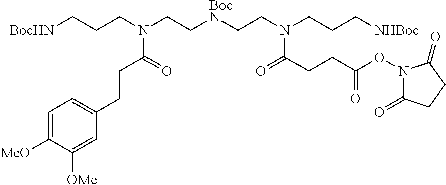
[BocHN]CCCN(CC[BocN]CCN(CCC[NHBoc])C(CCC(ON1C(=O)CCC1=O)=O)=O)C(CCC1=CC=C([MeO])C([OMe])=C1)=O
